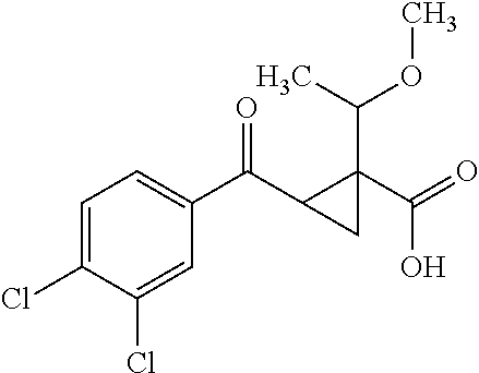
C1=C(Cl)C(Cl)=CC(C(C2C(C(O)=O)(C(OC)C)C2)=O)=C1
